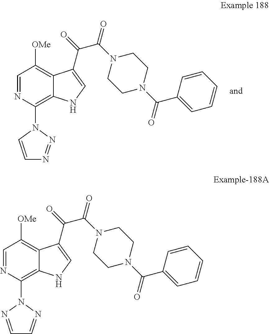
N1(C2=C3C(=C([OMe])C=N2)C(C(=O)C(N2CCN(C(C4=CC=CC=C4)=O)CC2)=O)=CN3)C=CN=N1.N1(C2=C3C(=C([OMe])C=N2)C(C(=O)C(N2CCN(C(C4=CC=CC=C4)=O)CC2)=O)=CN3)N=CC=N1
